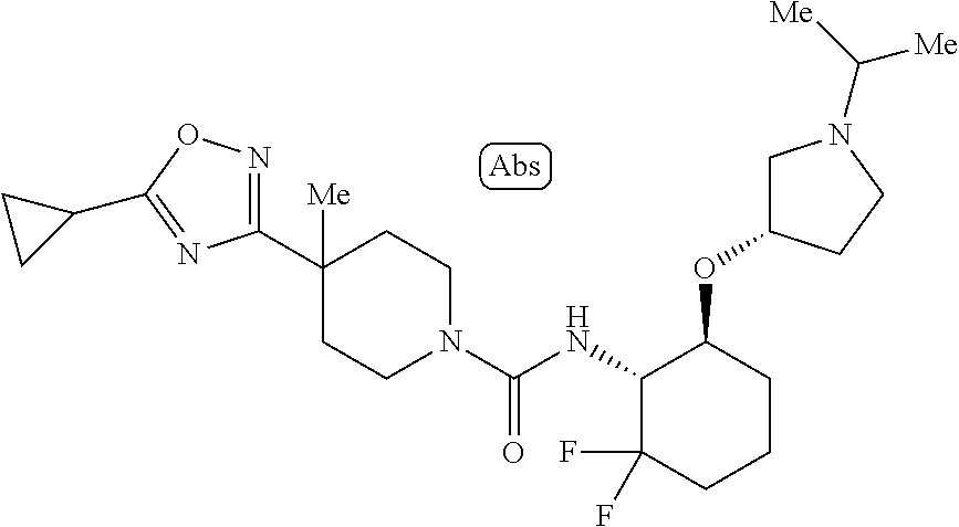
C1(C2([Me])CCN(C(NC3C(F)(F)CCCC3OC3CN(C([Me])[Me])CC3)=O)CC2)=NOC(C2CC2)=N1
